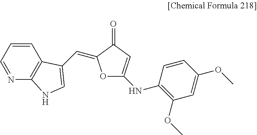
C1=CC=NC2=C1C(C=C1OC(NC3=C(OC)C=C(OC)C=C3)=CC1=O)=CN2
